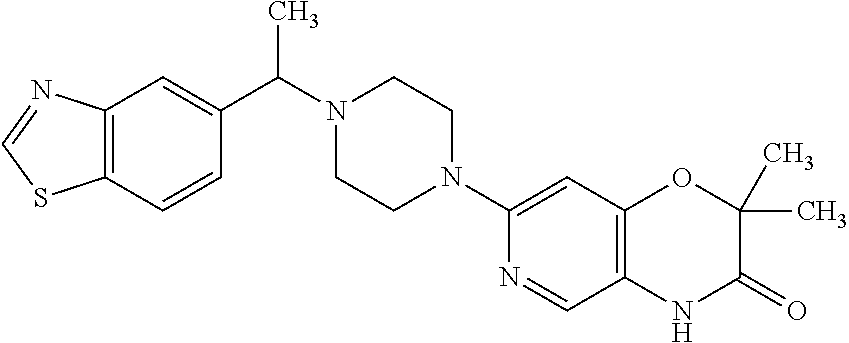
C12=C(C=CC(C(N3CCN(C4=CC5=C(C=N4)NC(=O)C(C)(C)O5)CC3)C)=C1)SC=N2
